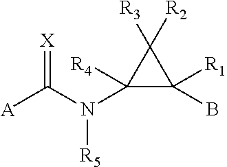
C1(N(C([A])=[X])[R5])([R4])C([R1])(B)C1([R3])[R2]
